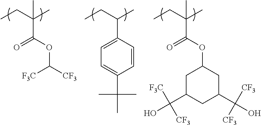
C(C(C)(C(=O)OC1CC(C(O)([F3C])[CF3])CC(C(O)([CF3])[CF3])C1)C)C.C(C(C)C1=CC=C(C(C)(C)C)C=C1)C.C(C(C)(C)C(OC([CF3])[F3C])=O)C
